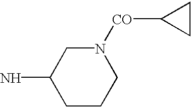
C1CCN([CO]C2CC2)CC1N
